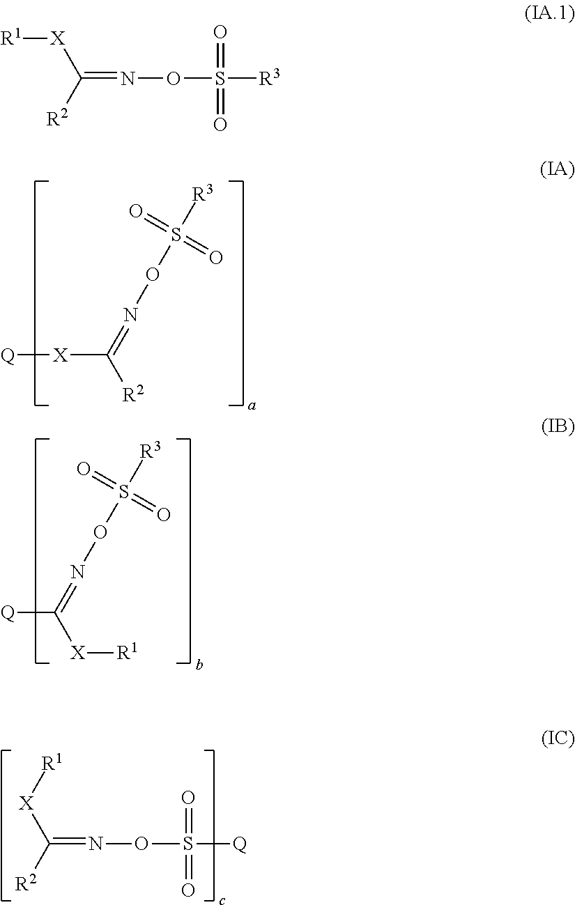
[Q][X]C([R2])=NOS([R3])(=O)=O.C([X][R1])(=NOS([R3])(=O)=O)[Q].[X]([R1])C([R2])=NOS([Q])(=O)=O.[R1][X]C(=NOS([R3])(=O)=O)[R2]
